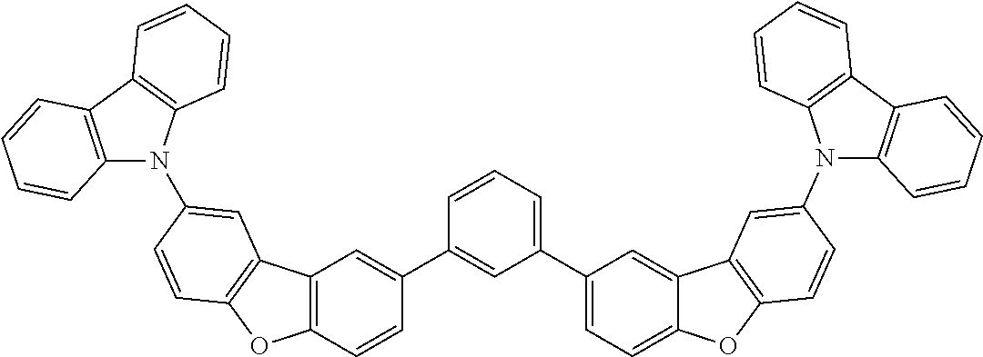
C12=C(C3=C(N1C1=CC4=C(OC5=C4C=C(C4=CC(C6=CC=C7C(=C6)C6=C(O7)C=CC(N7C8=C(C9=C7C=CC=C9)C=CC=C8)=C6)=CC=C4)C=C5)C=C1)C=CC=C3)C=CC=C2
